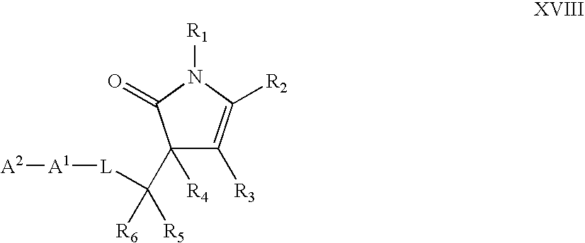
C1(C([L][A1][A2])([R6])[R5])([R4])C([R3])=C([R2])N([R1])C1=O
